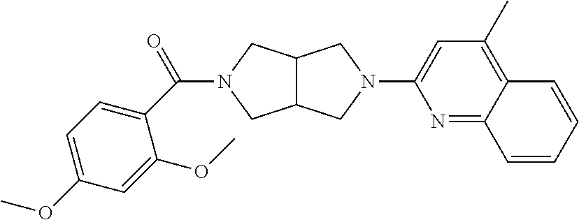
C12C(CN(C(=O)C3=CC=C(OC)C=C3OC)C1)CN(C1=CC(C)=C3C(=N1)C=CC=C3)C2
